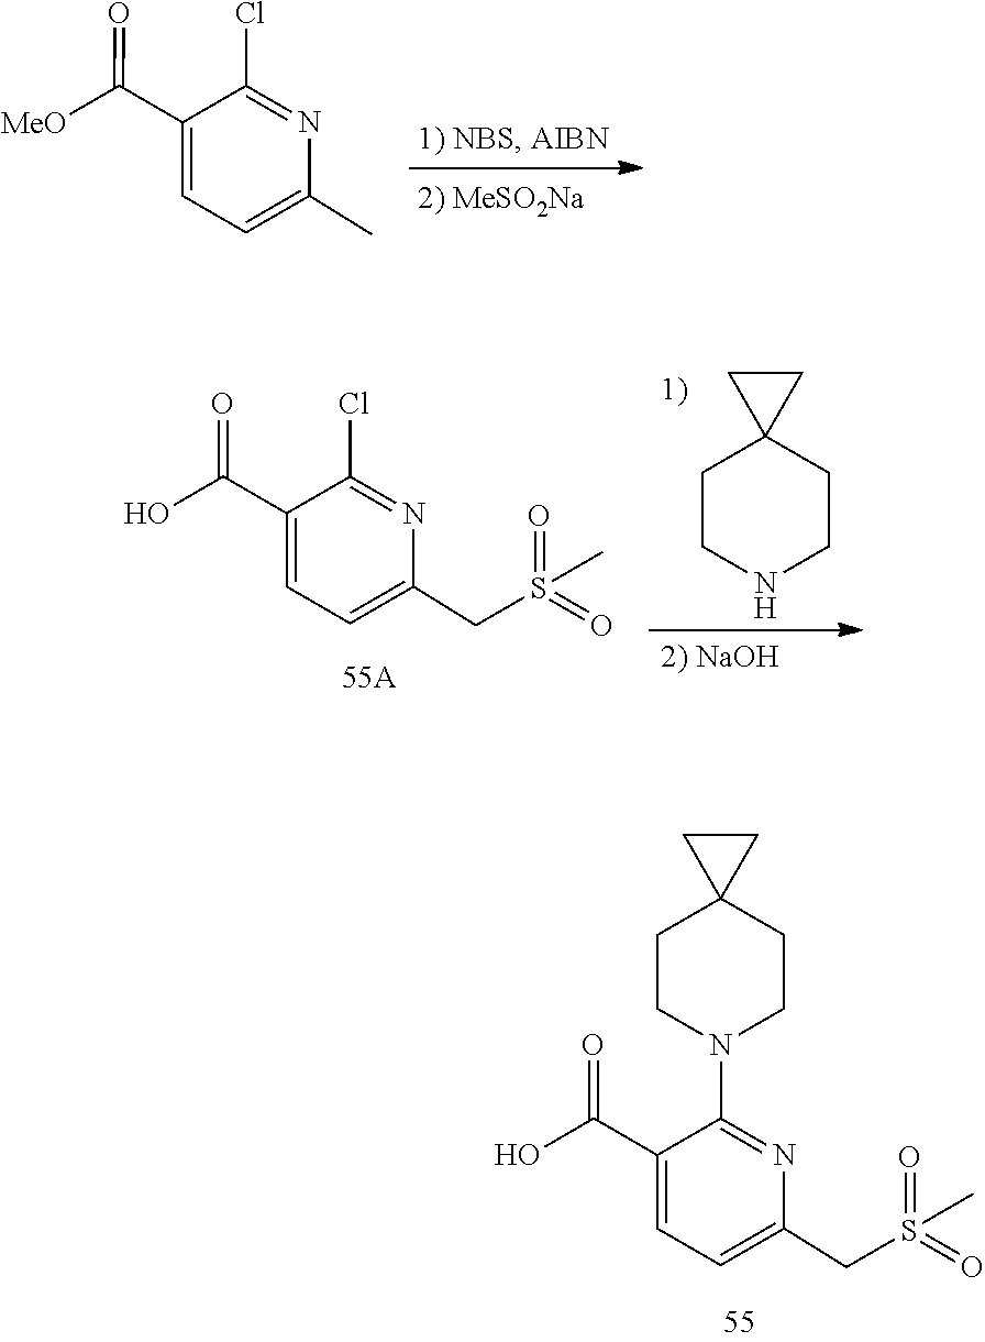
C1=C(C(=O)[MeO])C(Cl)=NC(C)=C1.N1CCC2(CC1)CC2.C1=C(C(=O)O)C(Cl)=NC(CS(=O)(=O)C)=C1.C1=C(C(=O)O)C(N2CCC3(CC2)CC3)=NC(CS(=O)(=O)C)=C1
